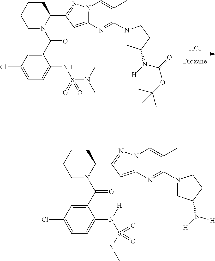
Cl.C1CCCC(C2=NN3C(=C2)N=C(N2CC(N([H])C(OC(C)(C)C)=O)CC2)C(C)=C3)N1C(=O)C1=CC(Cl)=CC=C1NS(N(C)C)(=O)=O.C1CCCC(C2=NN3C(=C2)N=C(N2CC(N([H])[H])CC2)C(C)=C3)N1C(=O)C1=CC(Cl)=CC=C1N(S(N(C)C)(=O)=O)[H]
